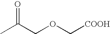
CC(COC[COOH])=O
